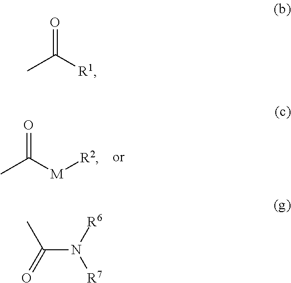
O=C([M][R2])C.O=C([R1])C.C(N([R6])[R7])(=O)C
